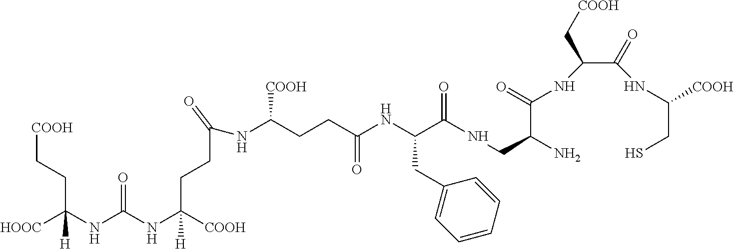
[HOOC]C(NC(NC([COOH])([H])CCC(NC(CCC(NC(C(NCC(N)C(=O)NC(C(=O)NC(CS)[COOH])C[COOH])=O)CC1=CC=CC=C1)=O)[COOH])=O)=O)(CC[COOH])[H]
